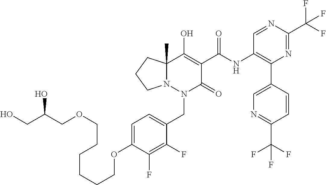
C1=C(OCCCCCCOCC(CO)O)C(F)=C(F)C(CN2C(=O)C(C(=O)NC3=C(C4=CN=C(C(F)(F)F)C=C4)N=C(C(F)(F)F)N=C3)=C(O)C3(C)N2CCC3)=C1
